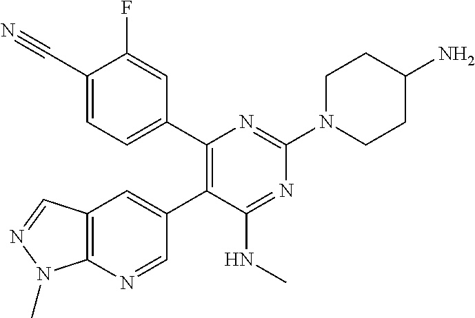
C1(C2=CC=C(C#N)C(F)=C2)=C(C2=CC3=C(N(C)N=C3)N=C2)C(NC)=NC(N2CCC(N)CC2)=N1
